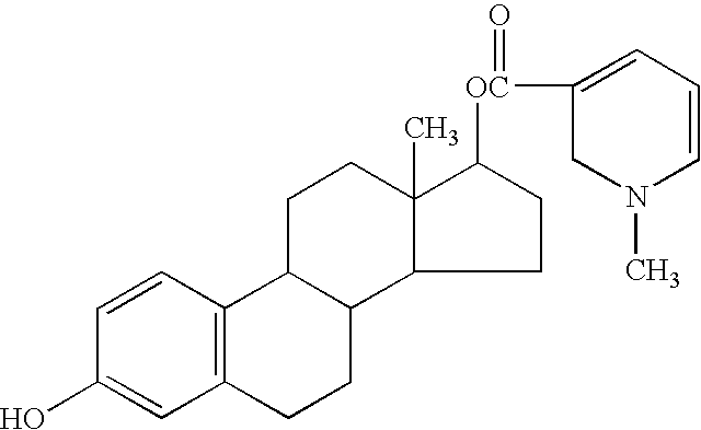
C1=CC2=C(C=C1O)CCC1C2CCC2(C)C1CCC2[OC](C1=CC=CN(C)C1)=O
